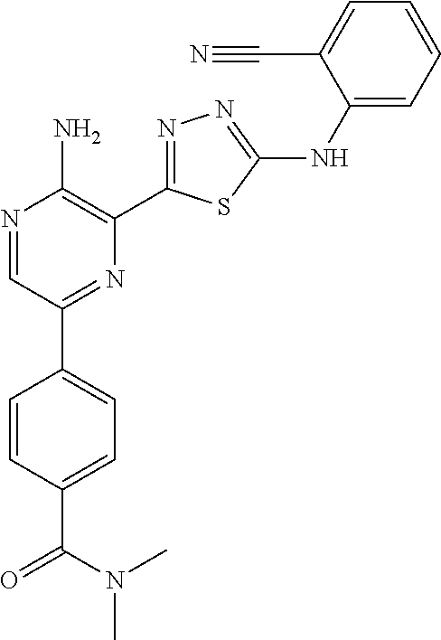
CN(C(=O)C1=CC=C(C2=NC(C3=NN=C(NC4=CC=CC=C4C#N)S3)=C(N)N=C2)C=C1)C
